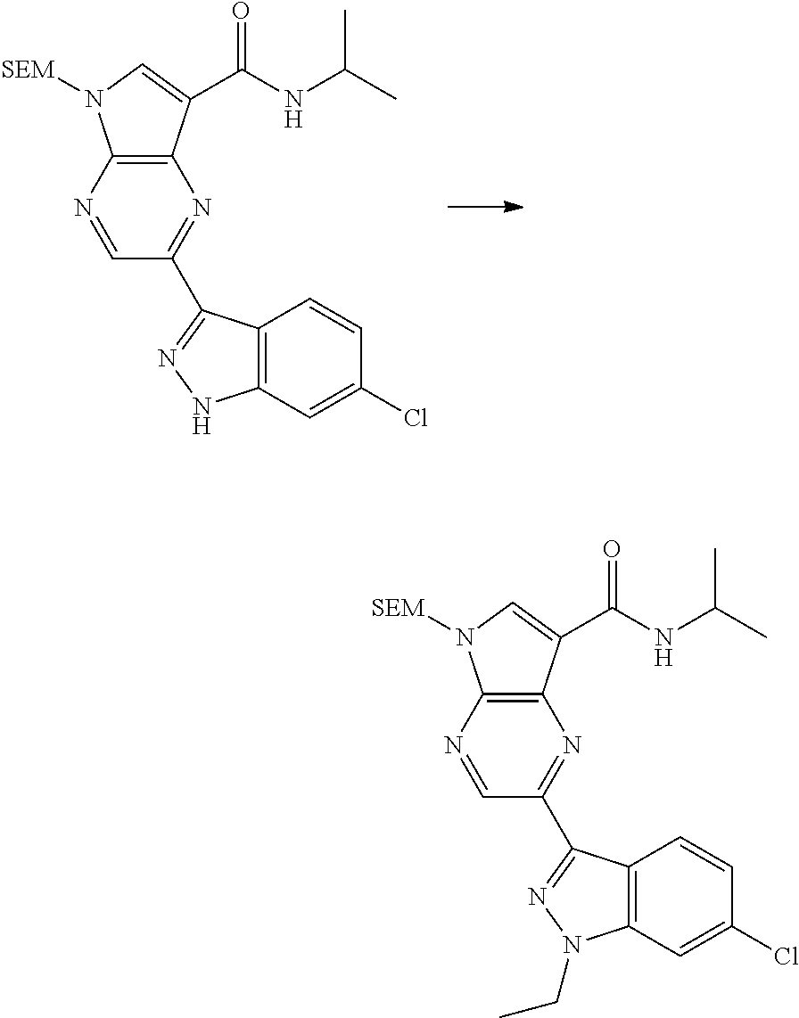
C12=C(N=CC(C3=NNC4=C3C=CC(Cl)=C4)=N1)N([SEM])C=C2C(NC(C)C)=O.C12=C(N=CC(C3=NN(CC)C4=C3C=CC(Cl)=C4)=N1)N([SEM])C=C2C(NC(C)C)=O
